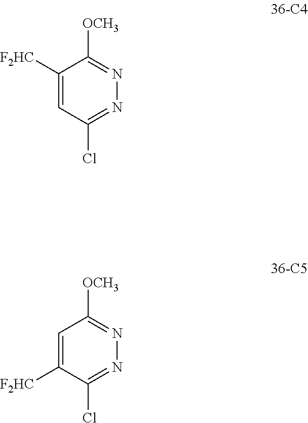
C1([F2HC])=CC(Cl)=NN=C1[OCH3].C1=C([F2HC])C(Cl)=NN=C1[OCH3]
